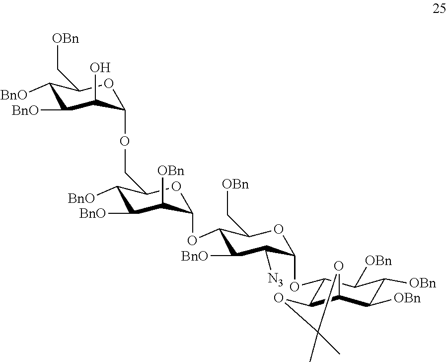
C1([BnO])C([BnO])C(O)C(OCC2C([BnO])C([BnO])C([OBn])C(OC3C([BnO])C([N3])C(OC4C5C(C([OBn])C([OBn])C4[OBn])OC(C)(C)O5)OC3C[OBn])O2)OC1C[OBn]
